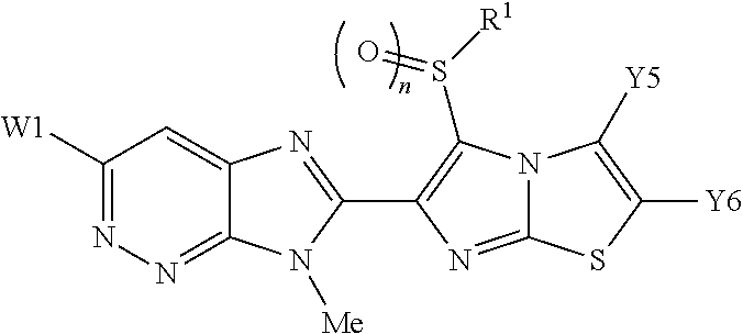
C12=NN=C([W1])C=C1N=C(C1=C(S([R1])=O)N3C(=N1)SC([Y6])=C3[Y5])N2[Me]
